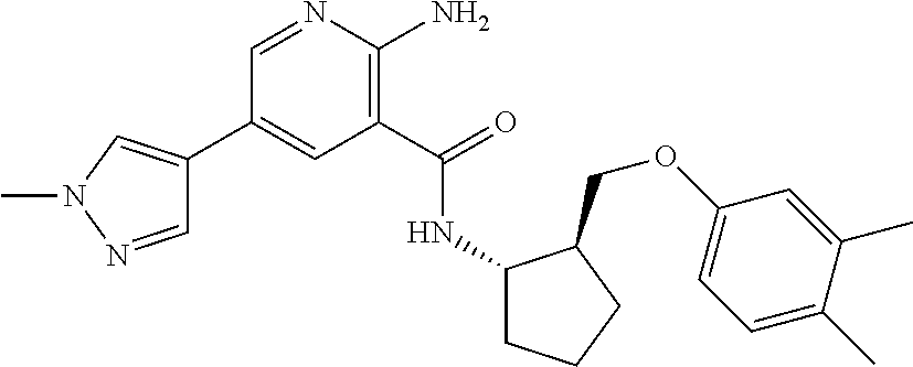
C1(C2=CN(C)N=C2)=CC(C(=O)NC2CCCC2COC2=CC=C(C)C(C)=C2)=C(N)N=C1
